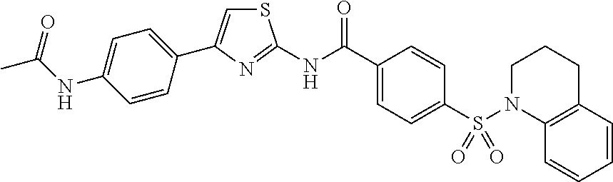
C1(C(NC2=NC(C3=CC=C(NC(C)=O)C=C3)=CS2)=O)=CC=C(S(=O)(=O)N2C3=C(C=CC=C3)CCC2)C=C1
